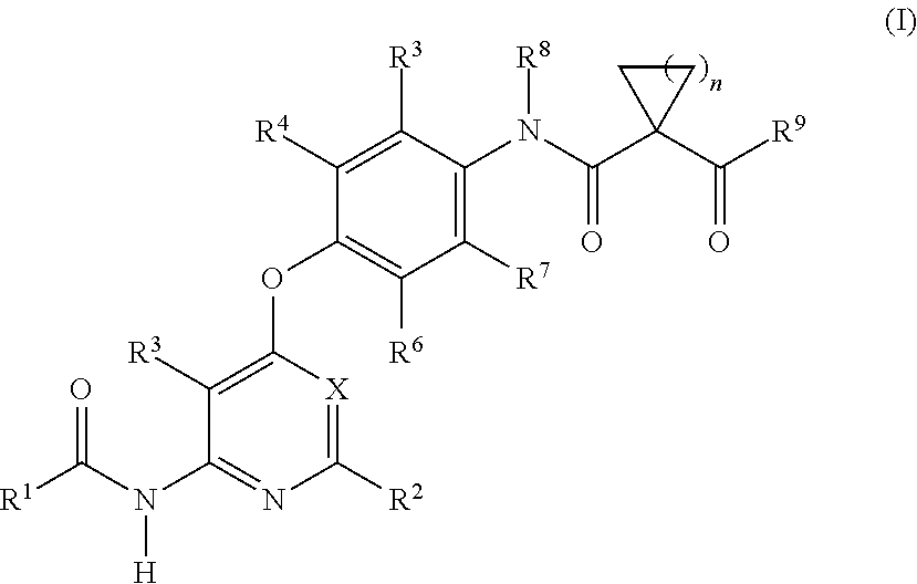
C1([R4])=C([R3])C(N(C(=O)C2(C([R9])=O)CC2)[R8])=C([R7])C([R6])=C1OC1=C([R3])C(N(C([R1])=O)[H])=NC([R2])=[X]1
